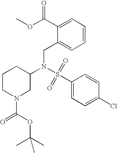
S(N(C1CN(C(=O)OC(C)(C)C)CCC1)CC1=CC=CC=C1C(OC)=O)(=O)(=O)C1=CC=C(Cl)C=C1
